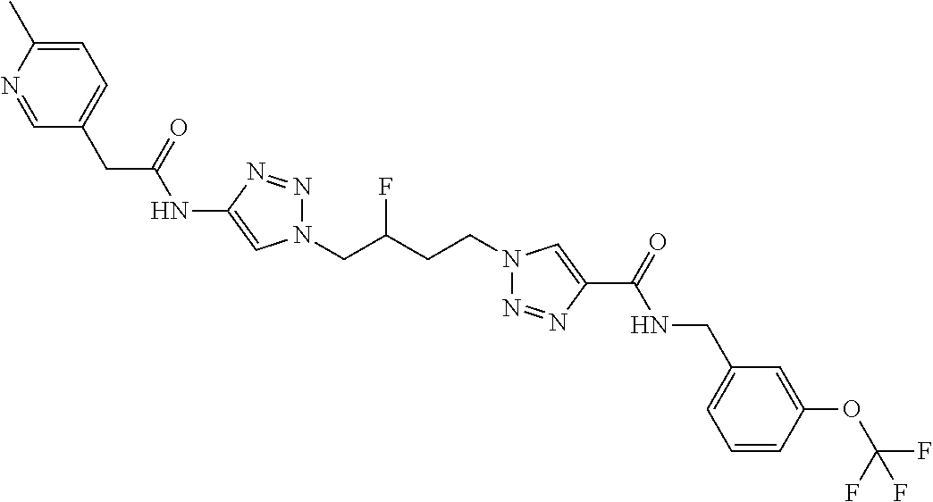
C1(NC(CC2=CC=C(C)N=C2)=O)=CN(CC(CCN2N=NC(C(=O)NCC3=CC=CC(OC(F)(F)F)=C3)=C2)F)N=N1
